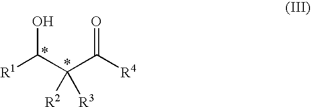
[R1]C(C(C([R4])=O)([R2])[R3])O
